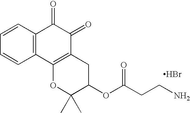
C1=CC=CC2=C1C(=O)C(=O)C1=C2OC(C)(C)C(OC(CCN)=O)C1.Br
